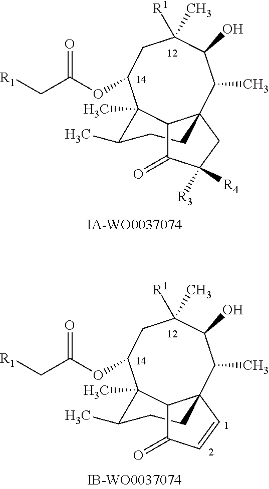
C1=CC23C(C)C(O)C([R1])(C)CC(OC(=O)C[R1])C(C)(C(C)CC2)C3C1=O.C1([R3])([R4])CC23C(C)C(O)C([R1])(C)CC(OC(=O)C[R1])C(C)(C(C)CC2)C3C1=O
